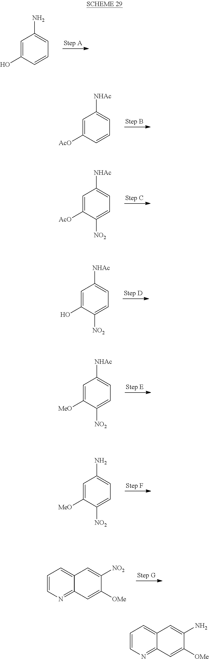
C1=C(O)C=CC=C1N.C1=C([AcO])C=CC=C1[NHAc].C1=C([AcO])C([NO2])=CC=C1[NHAc].C1=C(O)C([NO2])=CC=C1[NHAc].C1=C([MeO])C([NO2])=CC=C1[NHAc].C1=C([MeO])C([NO2])=CC=C1N.C1=CN=C2C(=C1)C=C([NO2])C([OMe])=C2.C1=CN=C2C(=C1)C=C(N)C([OMe])=C2
